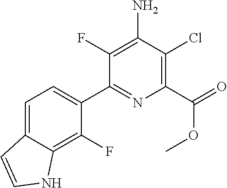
C1(C2=CC=C3C(=C2F)NC=C3)=NC(C(=O)OC)=C(Cl)C(N)=C1F
